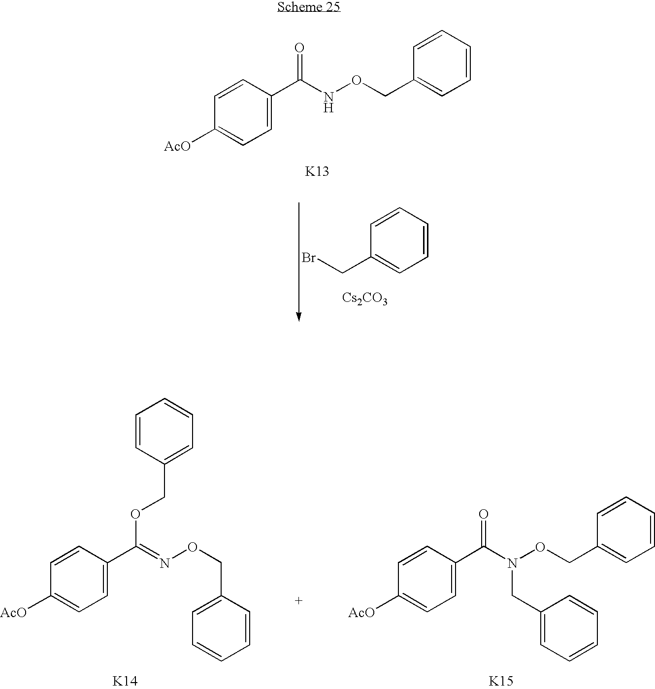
C1=CC(C(NOCC2=CC=CC=C2)=O)=CC=C1[AcO].[K13].C1=CC=CC=C1CBr.[Cs2CO3].C1=CC(C(=NOCC2=CC=CC=C2)OCC2=CC=CC=C2)=CC=C1[AcO].[K14].C1=CC(C(N(OCC2=CC=CC=C2)CC2=CC=CC=C2)=O)=CC=C1[AcO].[K15]
